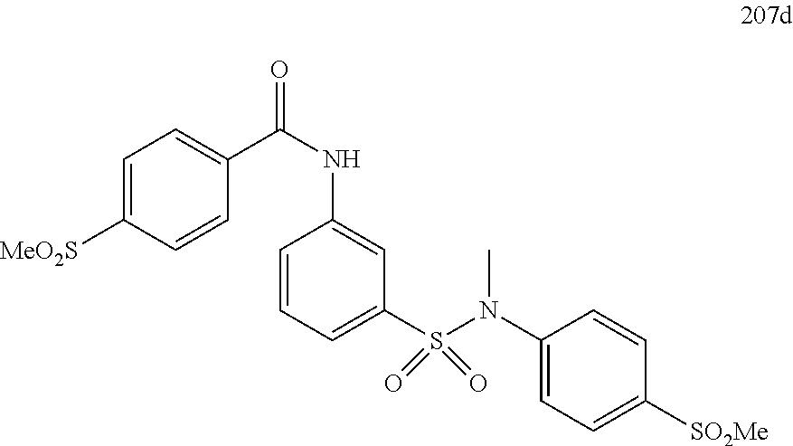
C1=C([MeO2S])C=CC(C(NC2=CC(S(N(C3=CC=C([SO2Me])C=C3)C)(=O)=O)=CC=C2)=O)=C1
